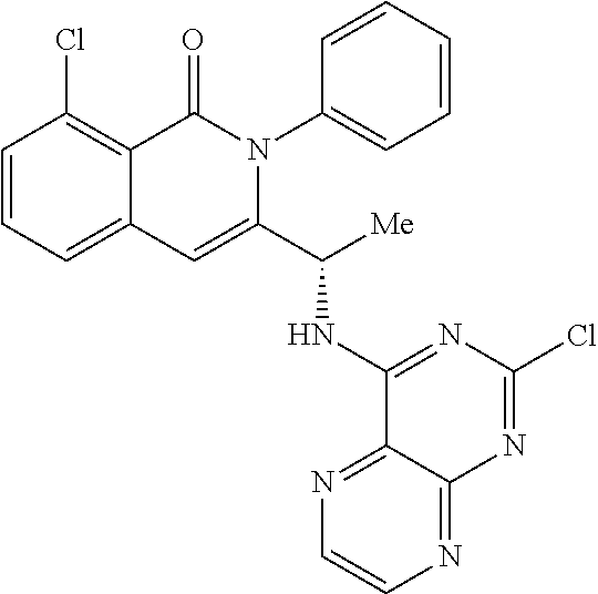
C1=CC=C2C(=C1Cl)C(=O)N(C1=CC=CC=C1)C(C([Me])NC1=NC(Cl)=NC3=NC=CN=C13)=C2
